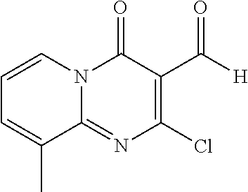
ClC1=C(C([H])=O)C(=O)N2C(=N1)C(C)=CC=C2
